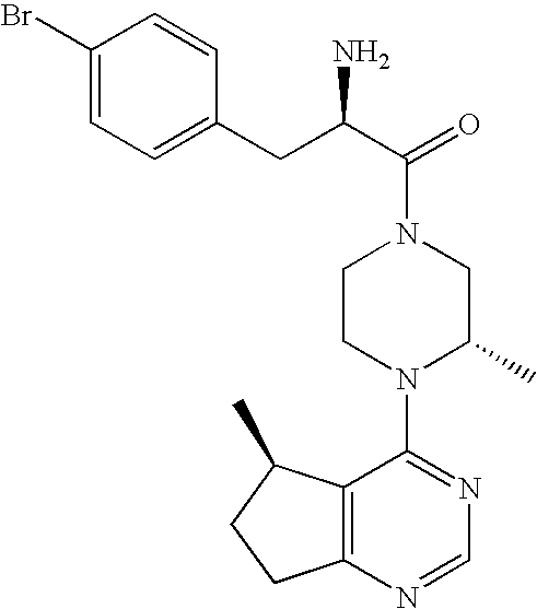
C(C1=CC=C(Br)C=C1)C(C(=O)N1CCN(C2=NC=NC3=C2C(C)CC3)C(C)C1)N
